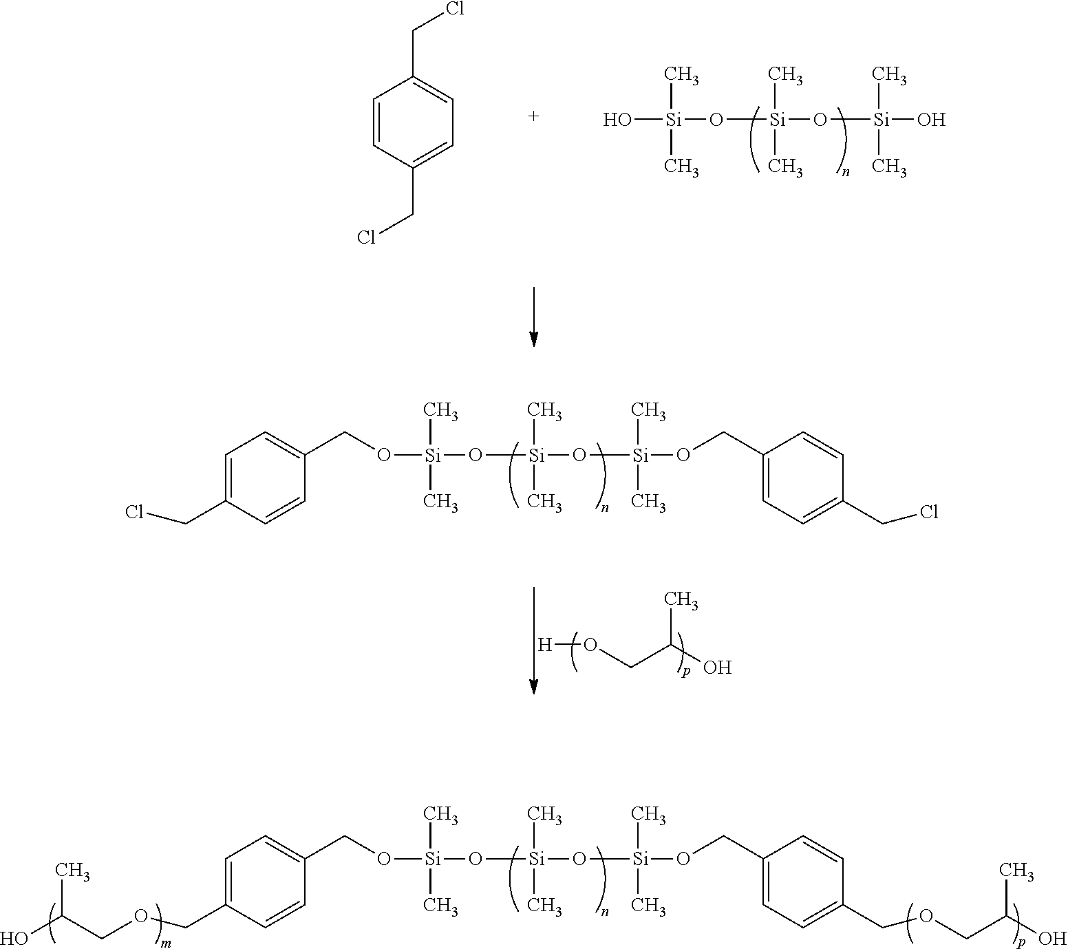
O([Si](O[Si](C)(C)O)(C)C)[Si](C)(C)O.C1=CC(CCl)=CC=C1CCl.O([Si](O[Si](C)(C)OCC1=CC=C(CCl)C=C1)(C)C)[Si](C)(C)OCC1=CC=C(CCl)C=C1.[H]OCC(O)C.O([Si](O[Si](C)(C)OCC1=CC=C(COCC(O)C)C=C1)(C)C)[Si](C)(C)OCC1=CC=C(COCC(O)C)C=C1
